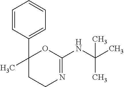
C1N=C(NC(C)(C)C)OC(C)(C2=CC=CC=C2)C1
